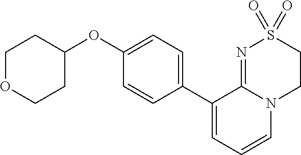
C1(C2=CC=CN3C2=NS(=O)(=O)CC3)=CC=C(OC2CCOCC2)C=C1
